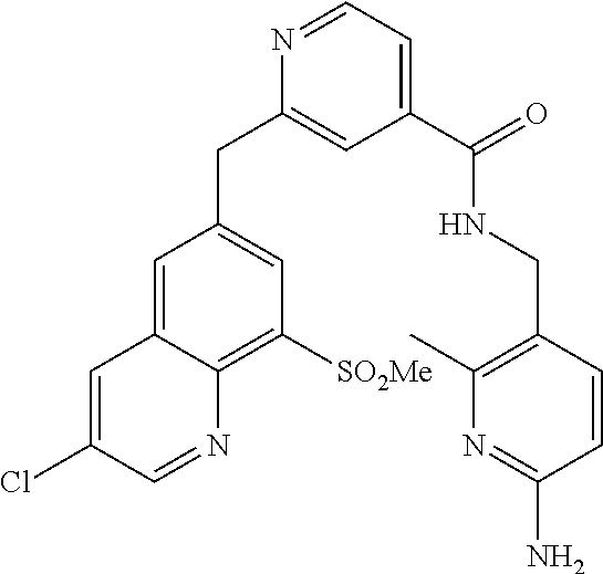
C1=C2C(=C([SO2Me])C=C1CC1=CC(C(=O)NCC3=C(C)N=C(N)C=C3)=CC=N1)N=CC(Cl)=C2
